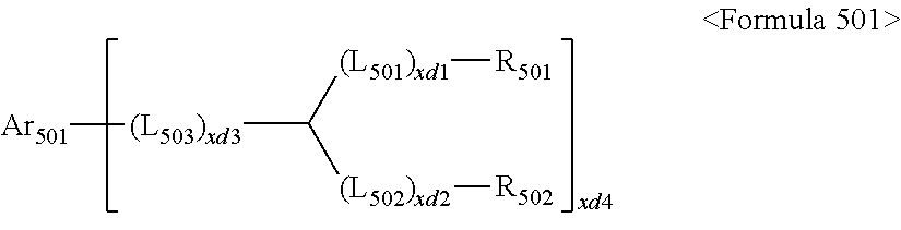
[(L503)xd3](C([(L501)xd1][R501])[(L502)xd2][R502])[Ar501]
